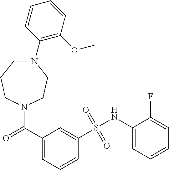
N1(C2=C(OC)C=CC=C2)CCCN(C(=O)C2=CC=CC(S(NC3=CC=CC=C3F)(=O)=O)=C2)CC1
